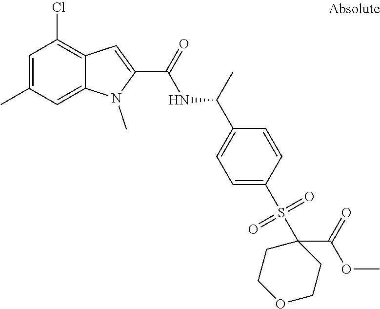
C12=CC(C)=CC(Cl)=C1C=C(C(=O)NC(C1=CC=C(S(=O)(=O)C3(C(OC)=O)CCOCC3)C=C1)C)N2C
